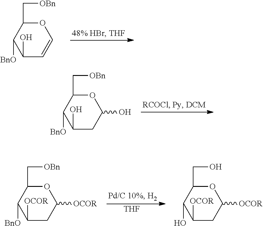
O1C(C[OBn])C([BnO])C(O)C=C1.O1C(C[OBn])C([BnO])C(O)CC1O.[THF].O1C(C[OBn])C([BnO])C([OCOR])CC1[OCOR].O1C(CO)C(O)C([OCOR])CC1[OCOR]
